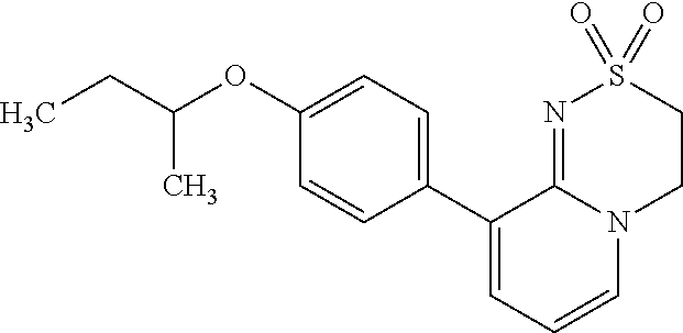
C1(OC(CC)C)=CC=C(C2=CC=CN3C2=NS(=O)(=O)CC3)C=C1
